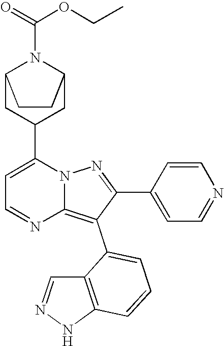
C12CC(C3=CC=NC4=C(C5=CC=CC6=C5C=NN6)C(C5=CC=NC=C5)=NN34)CC(N1C(OCC)=O)CC2
